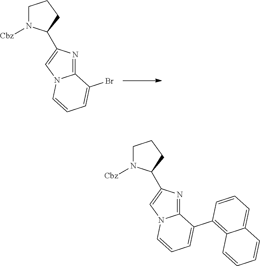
C1N([Cbz])C(C2=CN3C(=N2)C(Br)=CC=C3)CC1.C1N([Cbz])C(C2=CN3C(=N2)C(C2=C4C(=CC=C2)C=CC=C4)=CC=C3)CC1
